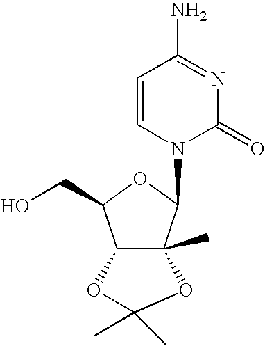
C1=CN(C2C3(C)C(C(CO)O2)OC(C)(C)O3)C(=O)N=C1N
